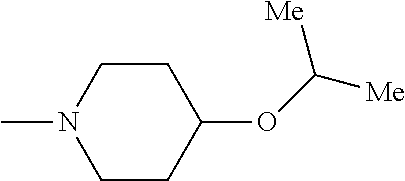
C1CN(C)CCC1OC([Me])[Me]
